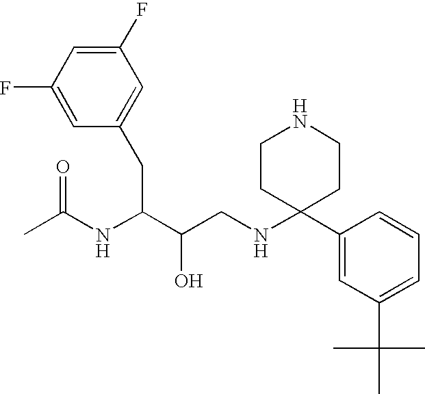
C1(F)=CC(F)=CC(CC(C(CNC2(C3=CC(C(C)(C)C)=CC=C3)CCNCC2)O)NC(C)=O)=C1
